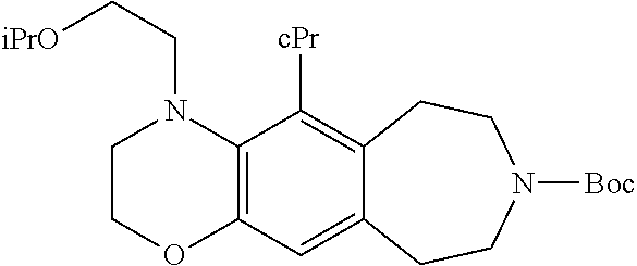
C12=C(N(CC[iPrO])CCO1)C([cPr])=C1C(=C2)CCN([Boc])CC1
